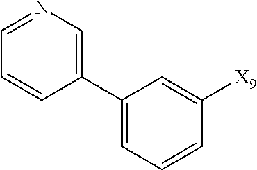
C1(C2=CC=CC([X9])=C2)=CN=CC=C1
